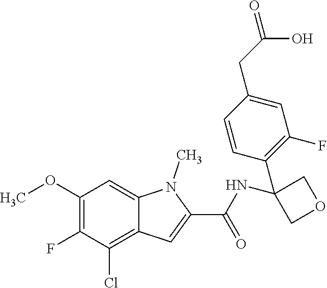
C1(OC)=C(F)C(Cl)=C2C(=C1)N(C)C(C(=O)NC1(C3=C(F)C=C(CC(=O)O)C=C3)COC1)=C2
